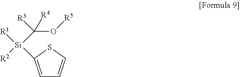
[R2][Si](C(O[R5])([R3])[R4])([R1])C1=CC=CS1
